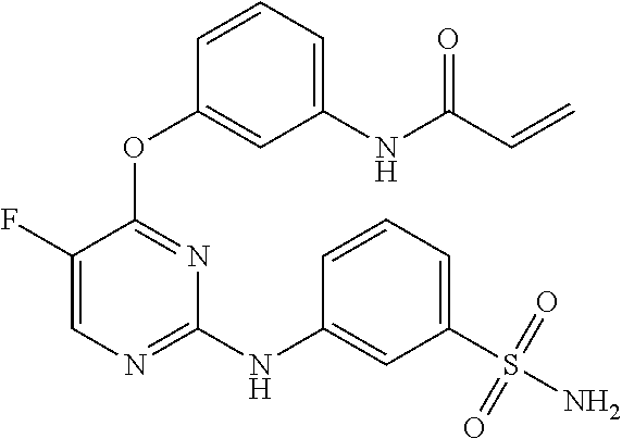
N(C1=NC=C(F)C(OC2=CC(NC(C=C)=O)=CC=C2)=N1)C1=CC(S(N)(=O)=O)=CC=C1
